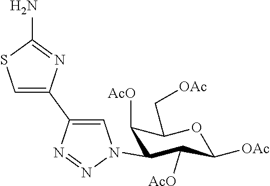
[AcO]C1C(N2N=NC(C3=CSC(N)=N3)=C2)C([AcO])C(C[OAc])OC1[OAc]
